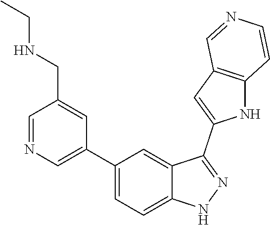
C1(C2=CN=CC(CNCC)=C2)=CC=C2C(=C1)C(C1=CC3=C(N1)C=CN=C3)=NN2
